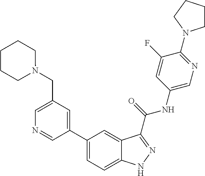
C1(CN2CCCCC2)=CN=CC(C2=CC=C3C(=C2)C(C(NC2=CN=C(N4CCCC4)C(F)=C2)=O)=NN3)=C1
